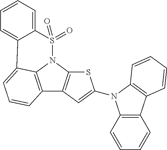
C12=C3N(C4=C1C=C(N1C5=C(C=CC=C5)C5=C1C=CC=C5)S4)S(=O)(=O)C1=CC=CC=C1C3=CC=C2
